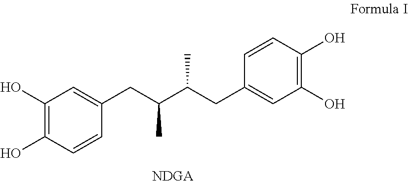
C1(O)=C(O)C=CC(CC(C(CC2=CC(O)=C(O)C=C2)C)C)=C1.[NDGA]
